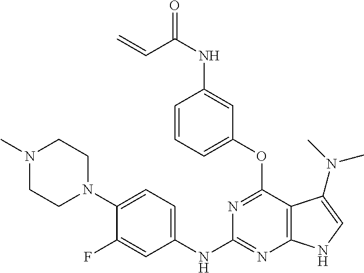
N1(C)CCN(C2=CC=C(NC3=NC4=C(C(OC5=CC=CC(NC(=O)C=C)=C5)=N3)C(N(C)C)=CN4)C=C2F)CC1
